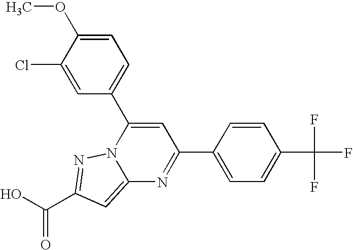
O=C(O)C1=NN2C(=C1)N=C(C1=CC=C(C(F)(F)F)C=C1)C=C2C1=CC=C(OC)C(Cl)=C1
